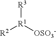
[R1]([R3])([R2])[OSO3-]
